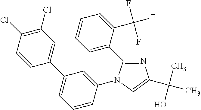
N1=C(C2=CC=CC=C2C(F)(F)F)N(C2=CC(C3=CC(Cl)=C(Cl)C=C3)=CC=C2)C=C1C(C)(O)C
